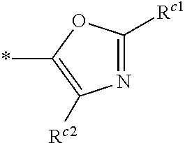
N1=C([Rc1])OC(*)=C1[Rc2]
